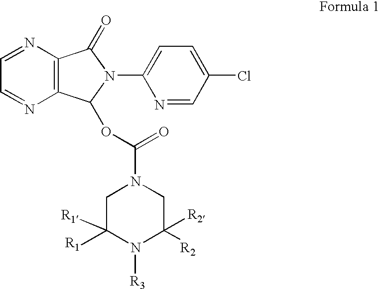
C1=NC2=C(N=C1)C(OC(=O)N1CC([R1])([R1])N([R3])C([R2])([R2])C1)N(C1=CC=C(Cl)C=N1)C2=O
